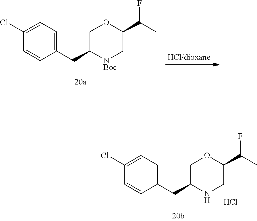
C1(C(C)F)C[NBoc]C(CC2=CC=C(Cl)C=C2)CO1.C1(C(C)F)CNC(CC2=CC=C(Cl)C=C2)CO1.Cl
